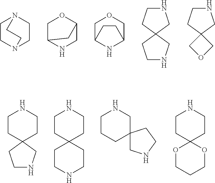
C1CN2CCN1CC2.C1C2NCC(O1)C2.C1C2NC(CO1)CC2.C1NCC2(C1)CNCC2.C1NCC2(C1)COC2.C1NCC2(C1)CCNCC2.C12(CCNCC1)CCNCC2.C1C2(CNCC1)CNCC2.C12(CCNCC1)OCCCO2
